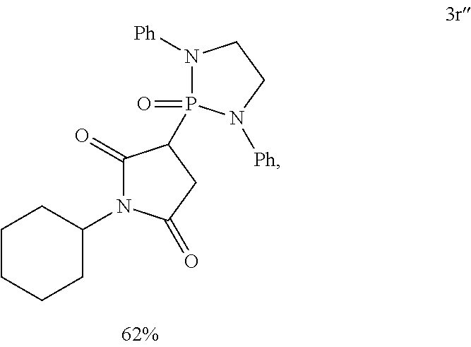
C1CCCC(N2C(=O)C(P3(=O)N([Ph])CCN3[Ph])CC2=O)C1
